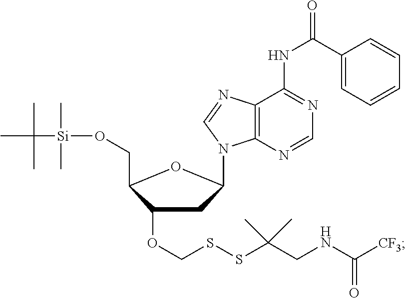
C1(OCSSC(CNC([CF3])=O)(C)C)CC(N2C3=C(C(NC(C4=CC=CC=C4)=O)=NC=N3)N=C2)OC1CO[Si](C(C)(C)C)(C)C
